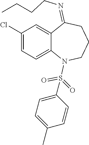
C1(Cl)=CC=C2C(=C1)C(=NCCCC)CCCN2S(C1=CC=C(C)C=C1)(=O)=O
